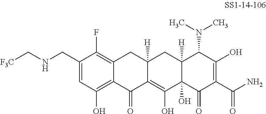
C1(CNC[F3C])=CC(O)=C2C(=C1F)CC1([H])C(=C(O)C3(O)C([H])(C1)C(N(C)C)C(O)=C(C(N)=O)C3=O)C2=O
